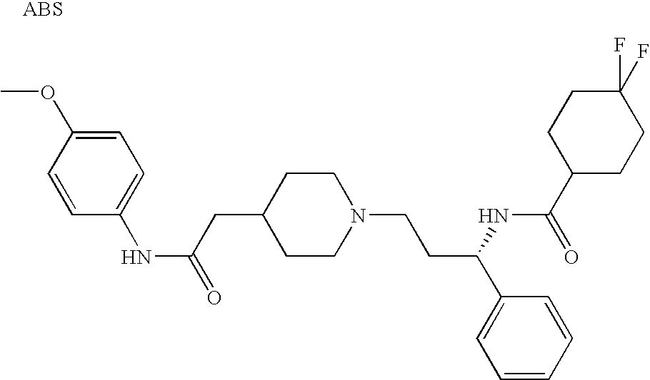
C1=CC(NC(=O)CC2CCN(CCC(C3=CC=CC=C3)NC(C3CCC(F)(F)CC3)=O)CC2)=CC=C1OC
